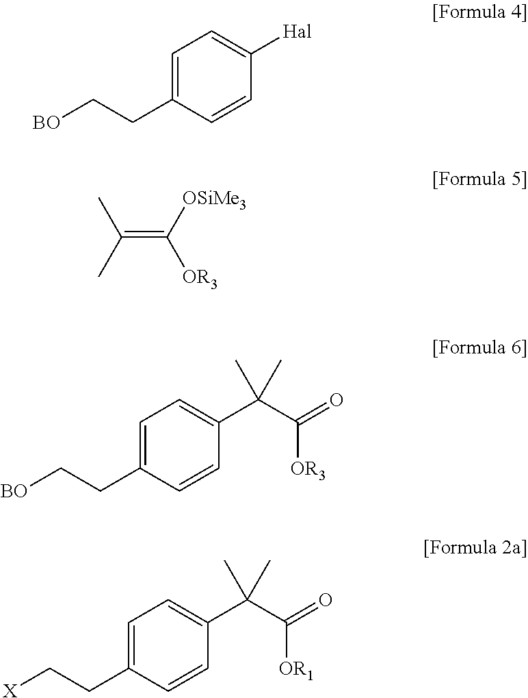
C1=C(CC[BO])C=CC([Hal])=C1.C1=C(CC[X])C=CC(C(C)(C)C(=O)[OR1])=C1.C1=C(CC[BO])C=CC(C(C)(C)C(=O)[OR3])=C1.C(=C([OSiMe3])[OR3])(C)C
